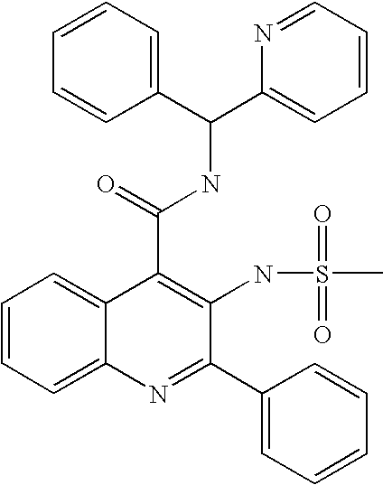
C12=CC=CC=C1N=C(C1=CC=CC=C1)C(NS(C)(=O)=O)=C2C(=O)NC(C1=CC=CC=N1)C1=CC=CC=C1
